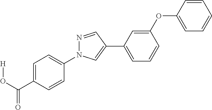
C1(N2N=CC(C3=CC=CC(OC4=CC=CC=C4)=C3)=C2)=CC=C(C(O[H])=O)C=C1
